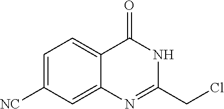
C1(CCl)=NC2=CC([NC])=CC=C2C(=O)N1
